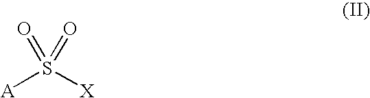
[X]S([A])(=O)=O
